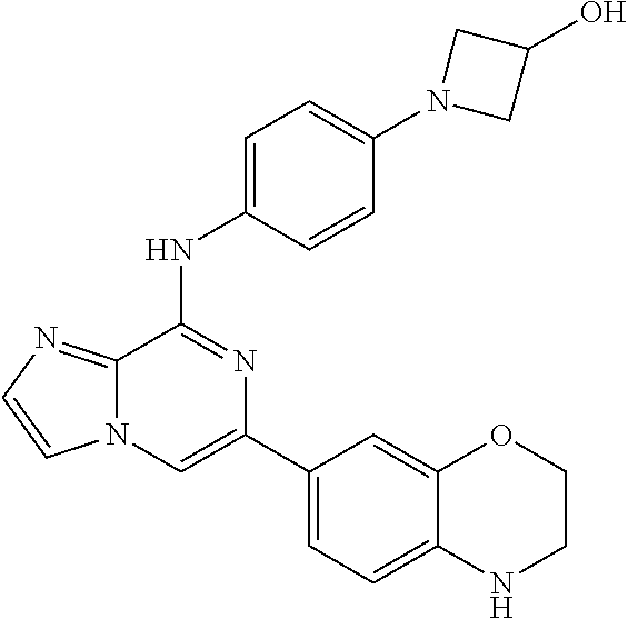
C1(C2=CC=C3C(=C2)OCCN3)=CN2C(=NC=C2)C(NC2=CC=C(N3CC(O)C3)C=C2)=N1
